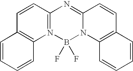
C12=C(N3=C(C=C1)N=C1N(B3(F)F)C3=C(C=C1)C=CC=C3)C=CC=C2
